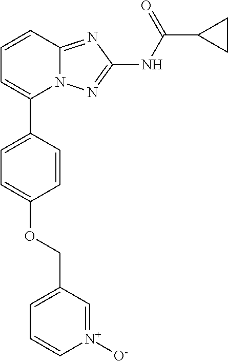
C1=CC2=NC(NC(C3CC3)=O)=NN2C(C2=CC=C(OCC3=CC=C[N+]([O-])=C3)C=C2)=C1
